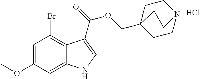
C1=C(OC)C=C2C(=C1Br)C(C(=O)OCC13CCN(CC1)CC3)=CN2.Cl
